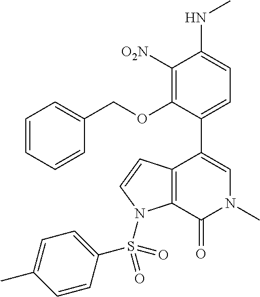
C1=CC=CC(COC2=C([O2N])C(NC)=CC=C2C2=CN(C)C(=O)C3=C2C=CN3S(=O)(=O)C2=CC=C(C)C=C2)=C1
